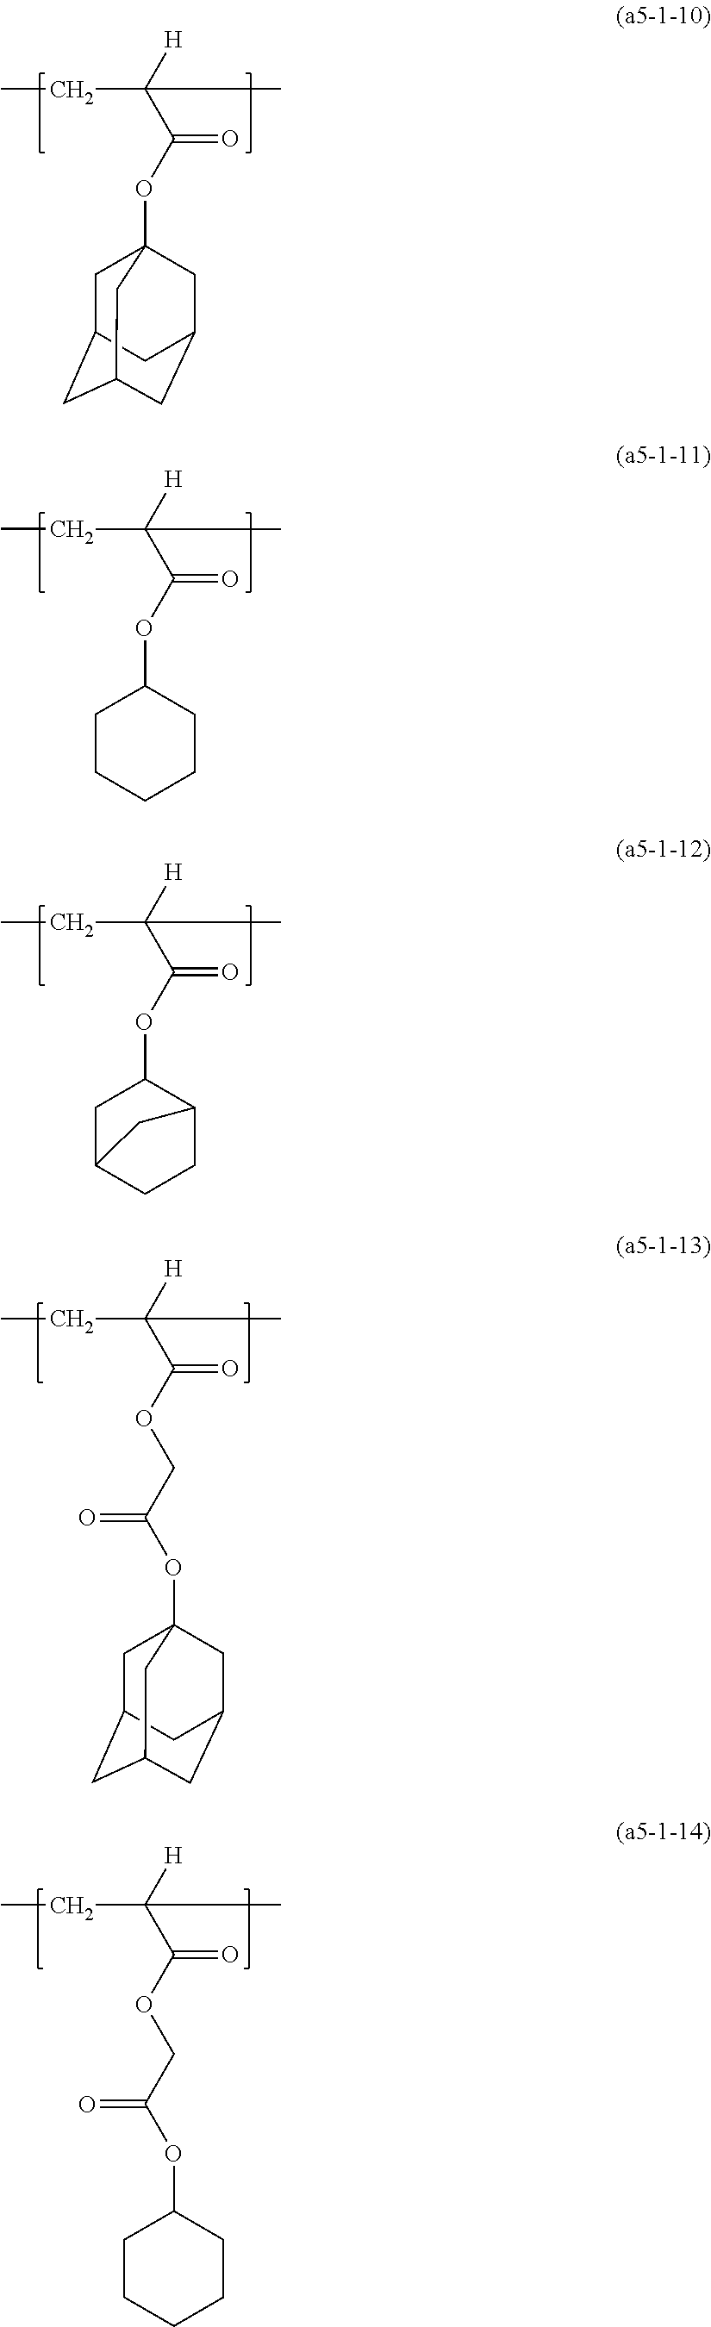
C1C2CC3CC(CC1(OC(C([H])(CC)C)=O)C3)C2.C1CCCCC1OC(C([H])(CC)C)=O.C1C2CCC(C1OC(C([H])(CC)C)=O)C2.C(OC(C([H])(CC)C)=O)C(OC12CC3CC(CC(C1)C3)C2)=O.C(OC(C([H])(CC)C)=O)C(OC1CCCCC1)=O
